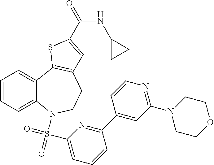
C1=CC=C2C(=C1)C1=C(CCN2S(C2=CC=CC(C3=CC(N4CCOCC4)=NC=C3)=N2)(=O)=O)C=C(C(=O)NC2CC2)S1
